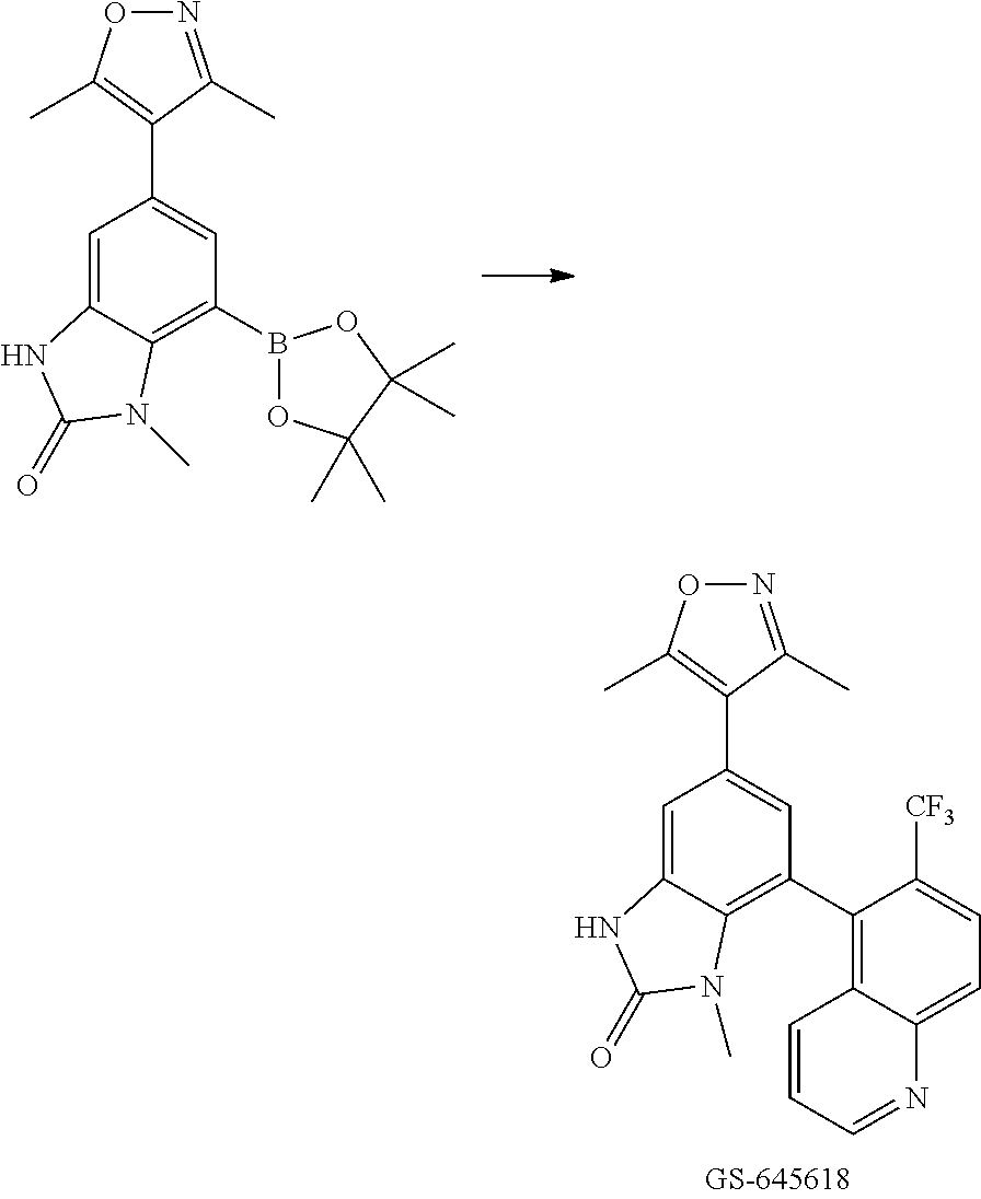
N1=C(C)C(C2=CC(B3OC(C)(C)C(C)(C)O3)=C3C(=C2)NC(=O)N3C)=C(C)O1.N1=C(C)C(C2=CC(C3=C4C(=CC=C3[CF3])N=CC=C4)=C3C(=C2)NC(=O)N3C)=C(C)O1
